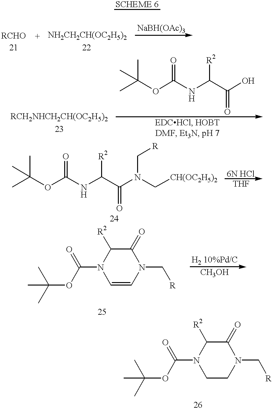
C(OC(=O)NC([R2])C(=O)O)(C)(C)C.C(OC(=O)NC([R2])C(=O)N(C[R])C[CH(OC2H5)2])(C)(C)C.C1(=O)C([R2])N(C(=O)OC(C)(C)C)C=CN1C[R].C1(=O)C([R2])N(C(=O)OC(C)(C)C)CCN1C[R]
